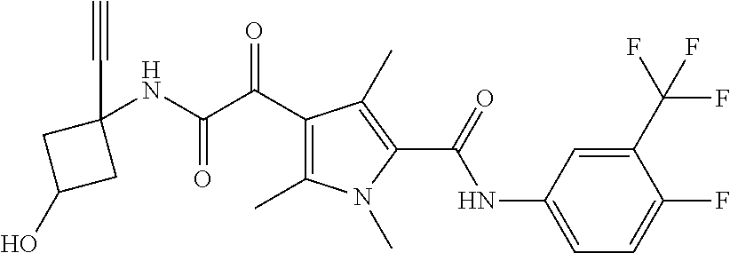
C1(C)=C(C(=O)C(=O)NC2(C#C)CC(O)C2)C(C)=C(C(NC2=CC=C(F)C(C(F)(F)F)=C2)=O)N1C
